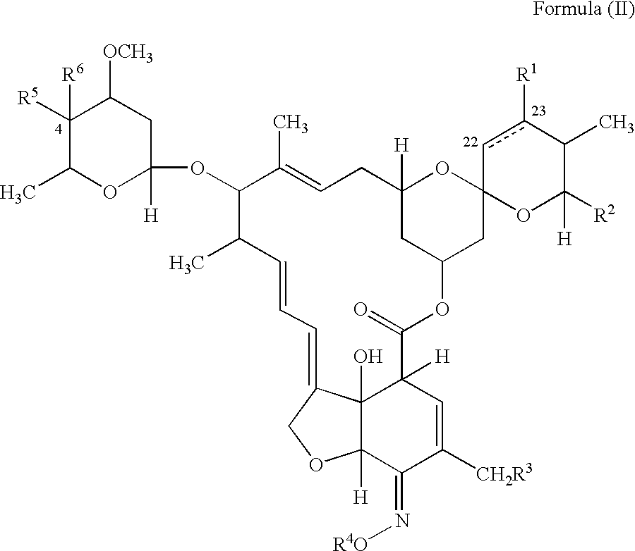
C1([R5])([R6])C(C)OC([H])(OC2C(C)=CCC3([H])OC4(cc([R1])C(C)C([R2])([H])O4)CC(OC(=O)C4([H])C5(O)C([H])(OCC5=CC=CC2C)C(=N[R4O])C([CH2R3])=C4)C3)CC1[OCH3]
